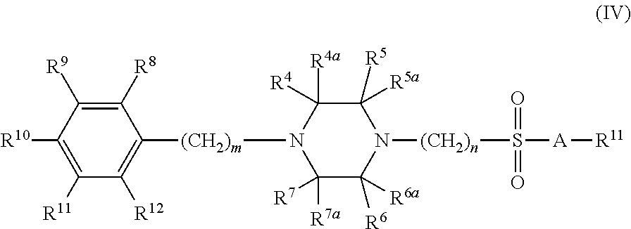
C1([R7a])([R7])C([R6])([R6a])N([(CH2)n]S(=O)(=O)[A][R11])C([R5])([R5a])C([R4a])([R4])N1[(CH2)m]C1=C([R12])C([R11])=C([R10])C([R9])=C1[R8]
